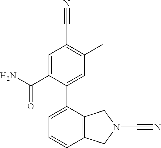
C12=C(C=CC=C1C1=CC(C)=C(C#N)C=C1C(N)=O)CN(C#N)C2
